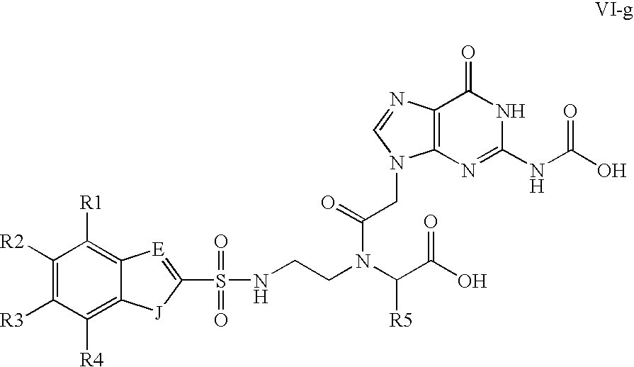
C12=C(N=C(NC(=O)O)NC1=O)N(CC(N(C(C(O)=O)[R5])CCNS(=O)(=O)C1=[E]C3=C([R1])C([R2])=C([R3])C([R4])=C3[J]1)=O)C=N2
